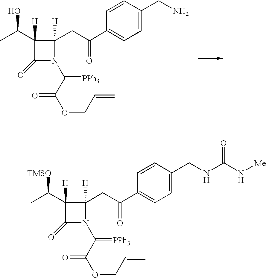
C1([H])(C(O)C)C(=O)N(C(=[PPh3])C(=O)OCC=C)C1([H])CC(C1=CC=C(CN)C=C1)=O.C1([H])(C([TMSO])C)C(=O)N(C(=[PPh3])C(=O)OCC=C)C1([H])CC(C1=CC=C(CNC(=O)N[Me])C=C1)=O
